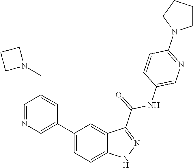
C1(C2=CN=CC(CN3CCC3)=C2)=CC=C2C(=C1)C(C(=O)NC1=CN=C(N3CCCC3)C=C1)=NN2
